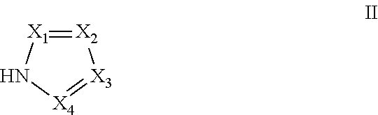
[X2]1=[X1]N[X4]=[X3]1
